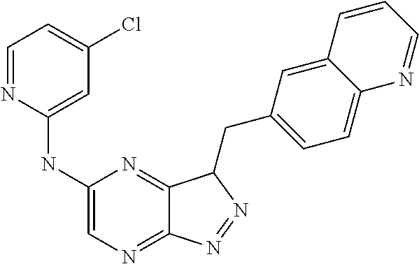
C1(NC2=CC(Cl)=CC=N2)=CN=C2C(=N1)C(CC1=CC=C3C(=C1)C=CC=N3)N=N2
